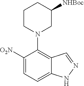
[O2N]C1=CC=C2C(=C1N1CC([NHBoc])CCC1)C=NN2
